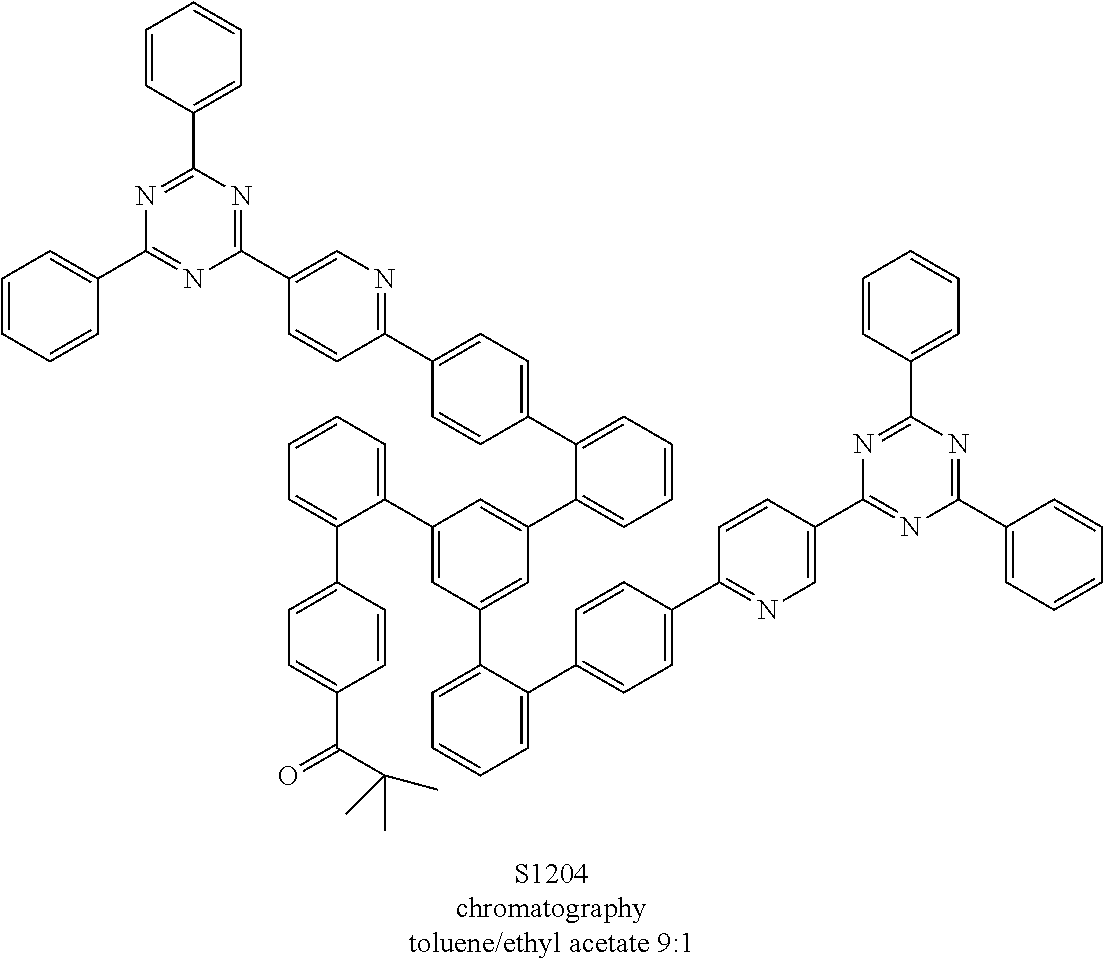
C1=CC=CC(C2=NC(C3=CN=C(C4=CC=C(C5=CC=CC=C5C5=CC(C6=CC=CC=C6C6=CC=C(C(C(C)(C)C)=O)C=C6)=CC(C6=CC=CC=C6C6=CC=C(C7=NC=C(C8=NC(C9=CC=CC=C9)=NC(C9=CC=CC=C9)=N8)C=C7)C=C6)=C5)C=C4)C=C3)=NC(C3=CC=CC=C3)=N2)=C1
